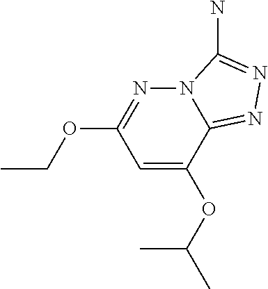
C1=C(OC(C)C)C2=NN=C(N)N2N=C1OCC
